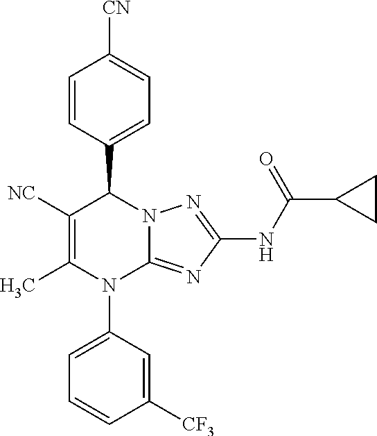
C1=CC(C2C([NC])=C(C)N(C3=CC=CC([CF3])=C3)C3=NC(NC(=O)C4CC4)=NN23)=CC=C1[CN]
